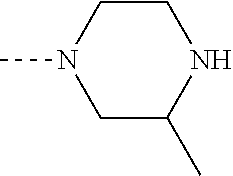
C1(C)NCCN(C)C1
